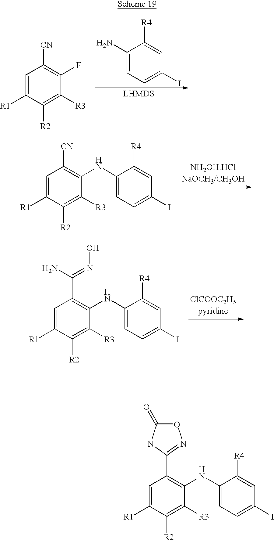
C1=C([R1])C([R2])=C([R3])C(F)=C1[CN].C1(N)=CC=C(I)C=C1[R4].C1=C([R1])C([R2])=C([R3])C(NC2=CC=C(I)C=C2[R4])=C1[CN].C1=C([R1])C([R2])=C([R3])C(NC2=CC=C(I)C=C2[R4])=C1C(=NO)N.C1=C([R1])C([R2])=C([R3])C(NC2=CC=C(I)C=C2[R4])=C1C1=NOC(=O)N1
